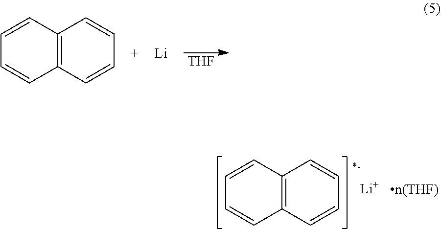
[Li].C12=C(C=CC=C1)C=CC=C2.[THF].C12=C(C=CC=C1)C=CC=C2.[Li]
